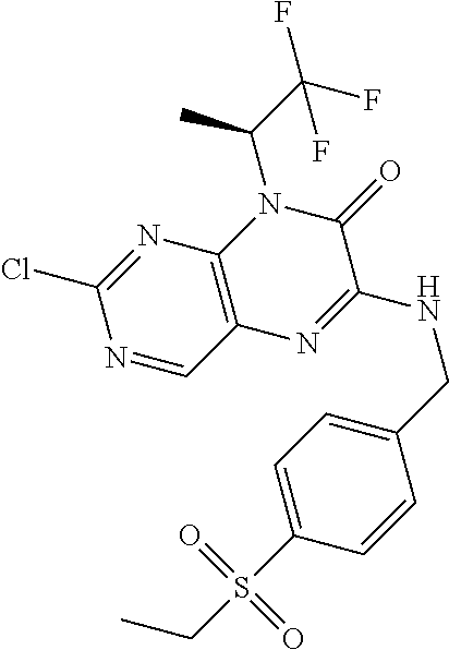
N1=CC2=C(N=C1Cl)N(C(C(F)(F)F)C)C(=O)C(NCC1=CC=C(S(CC)(=O)=O)C=C1)=N2
